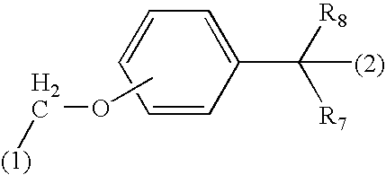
C1=CC=CC=C1C([(2)])([R8])[R7].COC[(1)]
